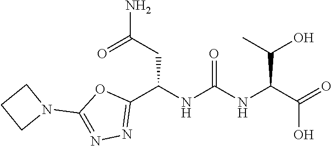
N1(C2=NN=C(C(NC(NC(C(=O)O)C(O)C)=O)CC(N)=O)O2)CCC1
